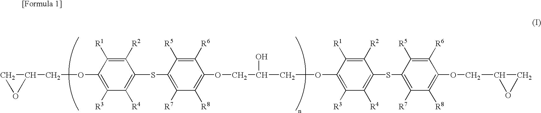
C1(SC2=C([R7])C([R8])=C(OCC(COC3=C([R3])C([R4])=C(SC4=C([R7])C([R8])=C(OCC5CO5)C([R6])=C4[R5])C([R2])=C3[R1])O)C([R6])=C2[R5])=C([R4])C([R3])=C(OCC2CO2)C([R1])=C1[R2]
